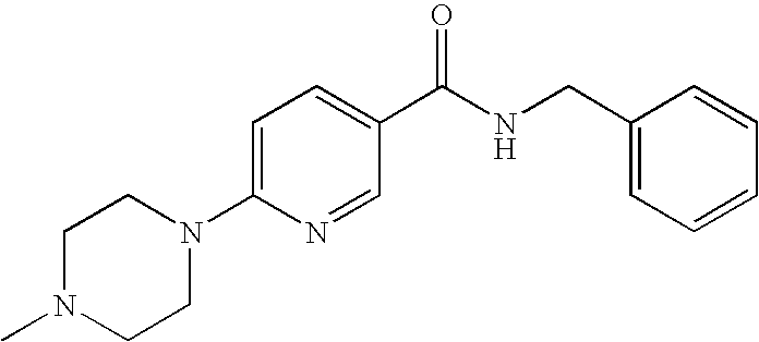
C1=C(N2CCN(C)CC2)N=CC(C(NCC2=CC=CC=C2)=O)=C1
